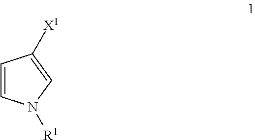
C1=CC([X1])=CN1[R1]
